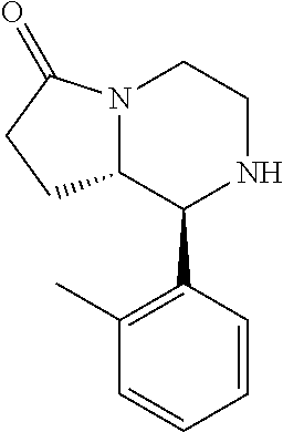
N1C(C2=C(C)C=CC=C2)C2N(CC1)C(=O)CC2
